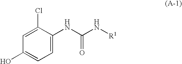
C1=C(Cl)C(NC(N[R1])=O)=CC=C1O
